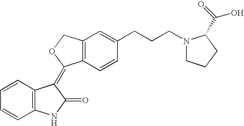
C1=CC=CC2=C1C(=C1C3=C(C=C(CCCN4CCCC4C(=O)O)C=C3)CO1)C(=O)N2
